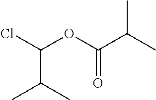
C(OC(C(C)C)=O)(Cl)C(C)C
